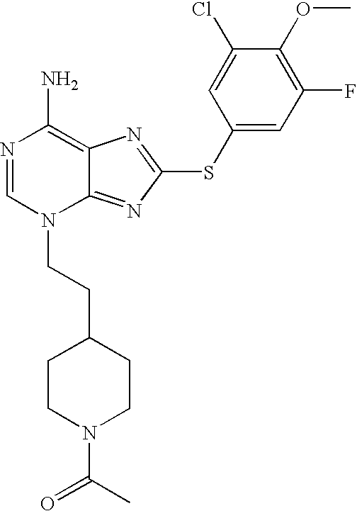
N1=CN(CCC2CCN(C(=O)C)CC2)C2=NC(SC3=CC(F)=C(OC)C(Cl)=C3)=NC2=C1N
